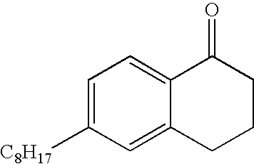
C1=C([C8H17])C=C2C(=C1)C(=O)CCC2
